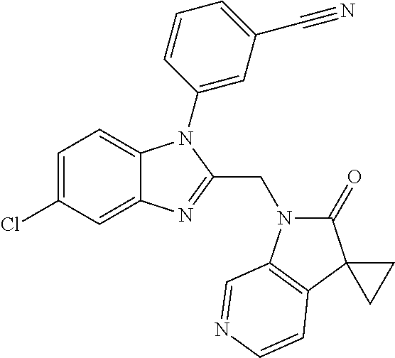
C1=C(Cl)C=C2C(=C1)N(C1=CC(C#N)=CC=C1)C(CN1C(=O)C3(C4=C1C=NC=C4)CC3)=N2
